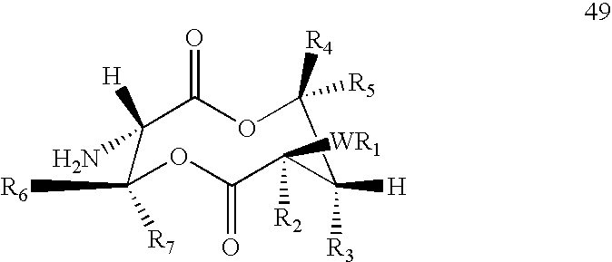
C1([H])(N)C(=O)OC([R5])([R4])C([R3])([H])C([R2])([WR1])C(=O)OC1([R6])[R7]
